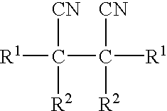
[R1]C([CN])([R2])C([CN])([R1])[R2]
